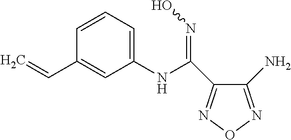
C1(NC(=NO)C2=NON=C2N)=CC=CC(C=C)=C1
